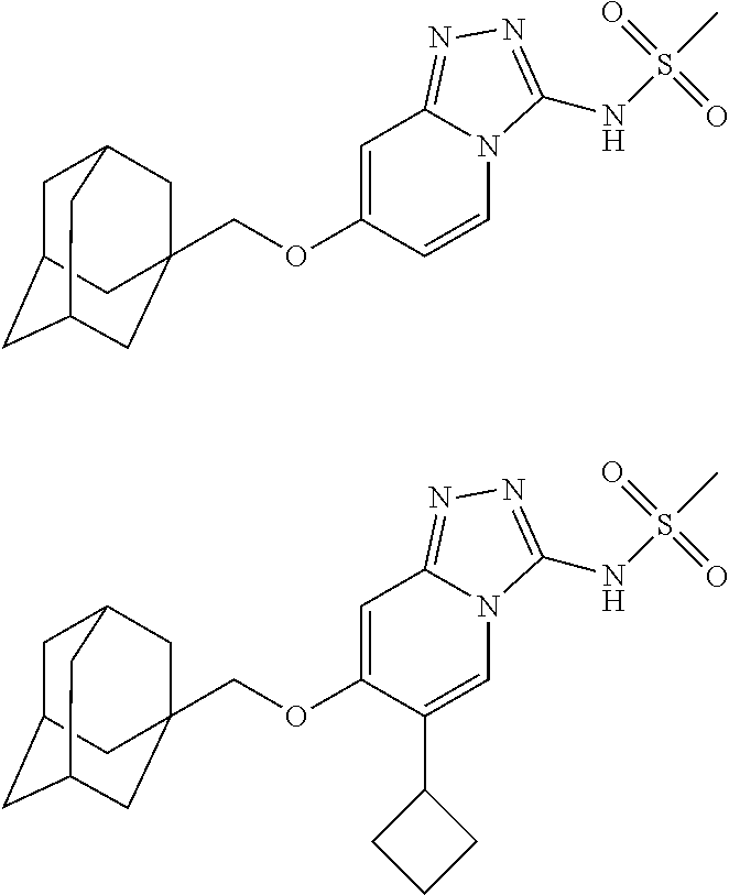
C(OC1=CC2=NN=C(NS(C)(=O)=O)N2C=C1)C12CC3CC(CC(C1)C3)C2.C(OC1=CC2=NN=C(NS(C)(=O)=O)N2C=C1C1CCC1)C12CC3CC(CC(C1)C3)C2
